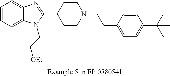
C1=CC=C2C(=C1)N=C(C1CCN(CCC3=CC=C(C(C)(C)C)C=C3)CC1)N2CC[OEt]
